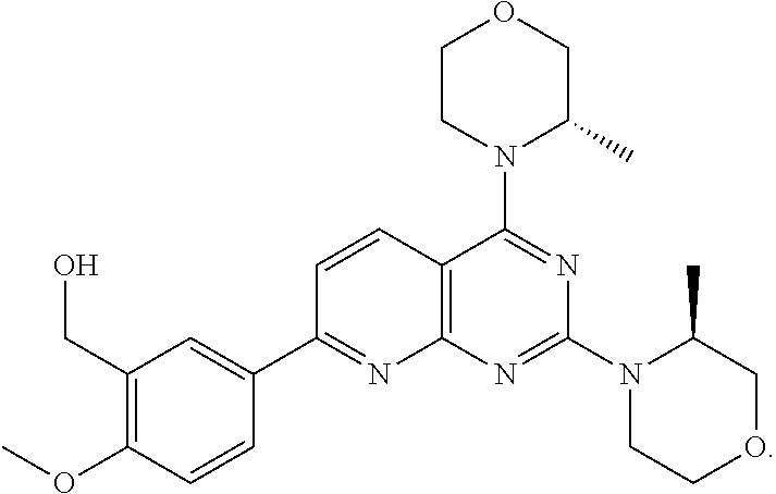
C1(C)COCCN1C1=NC2=C(C=CC(C3=CC(CO)=C(OC)C=C3)=N2)C(N2C(C)COCC2)=N1
